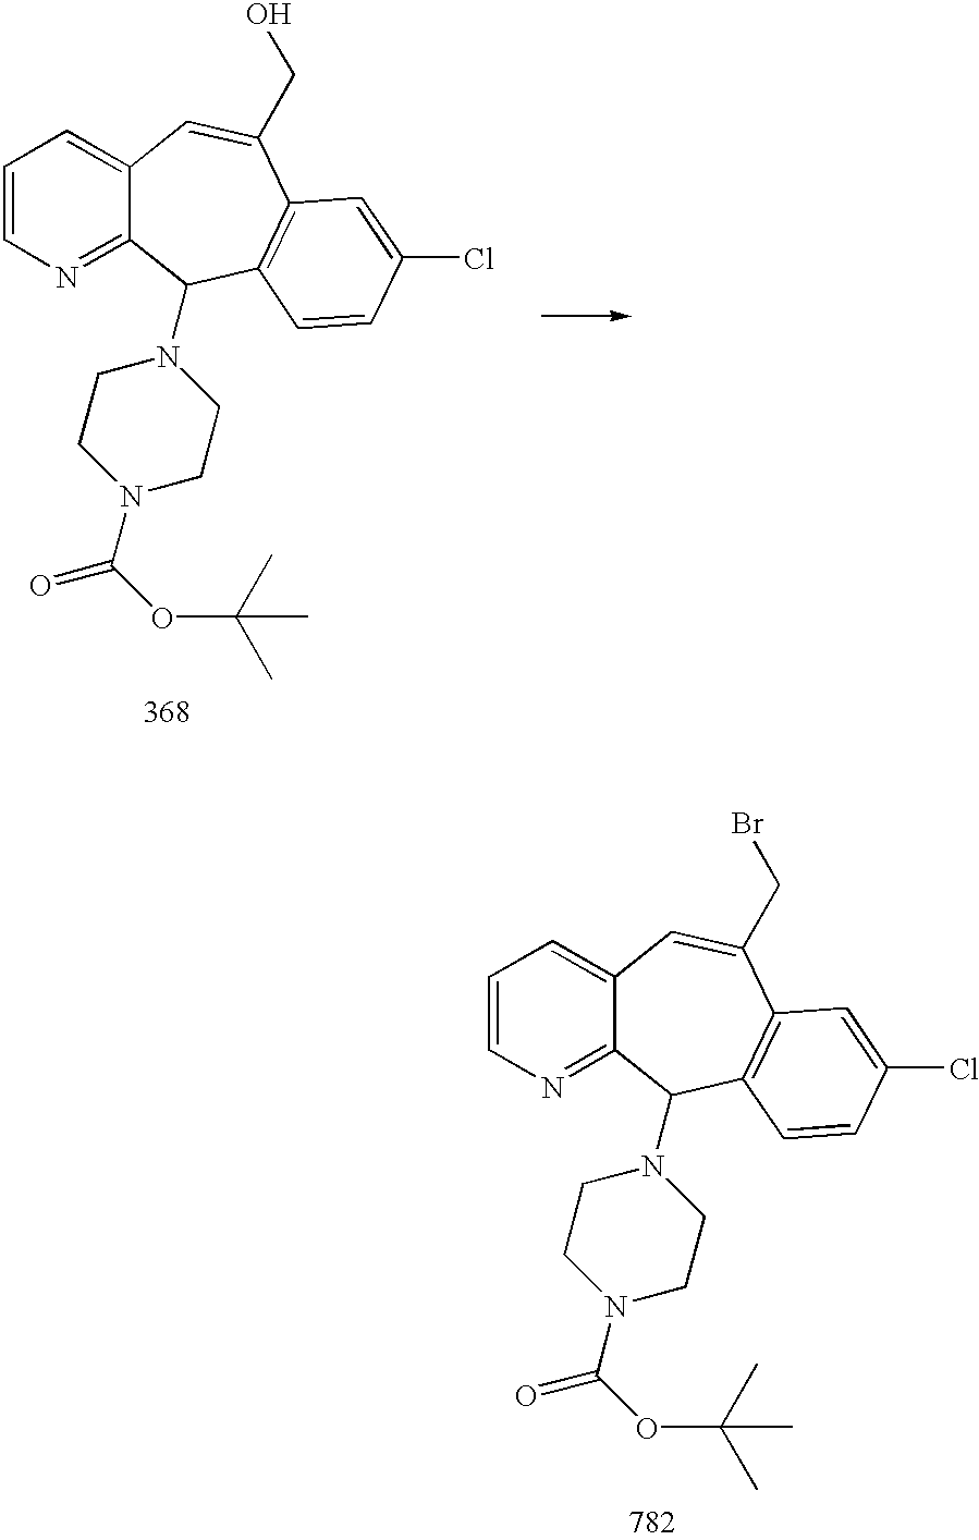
C12=CC=CN=C1C(N1CCN(C(OC(C)(C)C)=O)CC1)C1=C(C(CO)=C2)C=C(Cl)C=C1.C12=CC=CN=C1C(N1CCN(C(OC(C)(C)C)=O)CC1)C1=C(C(CBr)=C2)C=C(Cl)C=C1
